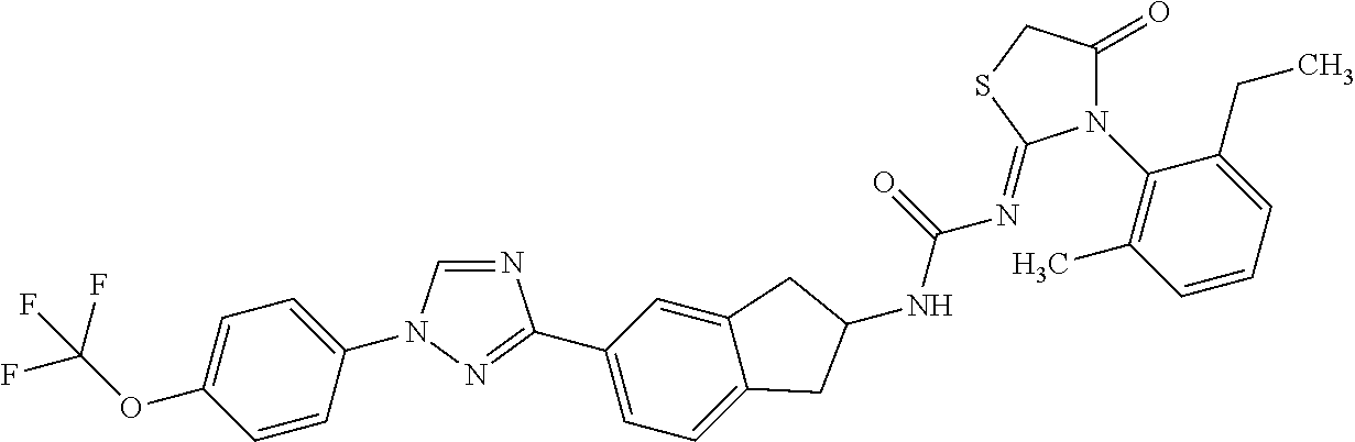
C1=CC(N2C=NC(C3=CC=C4C(=C3)CC(NC(=O)N=C3N(C5=C(C)C=CC=C5CC)C(=O)CS3)C4)=N2)=CC=C1OC(F)(F)F
